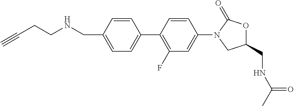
N(CC1=CC=C(C2=C(F)C=C(N3CC(CNC(C)=O)OC3=O)C=C2)C=C1)CCC#C
